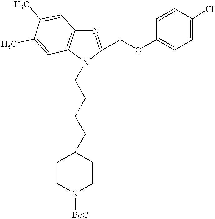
N1=C(COC2=CC=C(Cl)C=C2)N(CCCCC2CCN([BoC])CC2)C2=C1C=C(C)C(C)=C2
